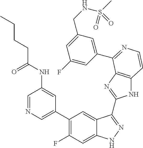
C1=C(C2=C(F)C=C3C(=C2)C(C2=NC4=C(N2)C=CN=C4C2=CC(CNS(C)(=O)=O)=CC(F)=C2)=NN3)C=C(NC(CCCC)=O)C=N1
